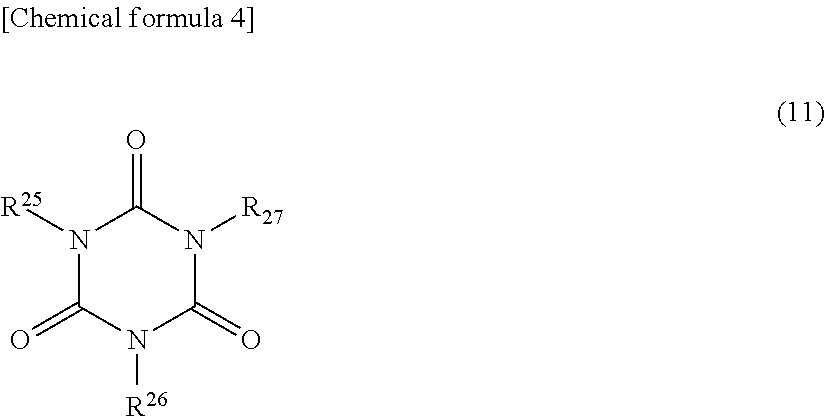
N1([R25])C(=O)N([R27])C(=O)N([R26])C1=O
